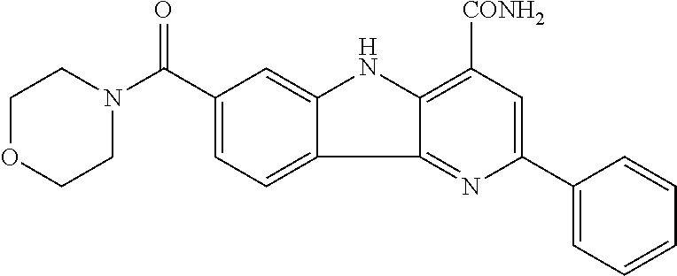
C12=NC(C3=CC=CC=C3)=CC([CONH2])=C1NC1=CC(C(N3CCOCC3)=O)=CC=C21
